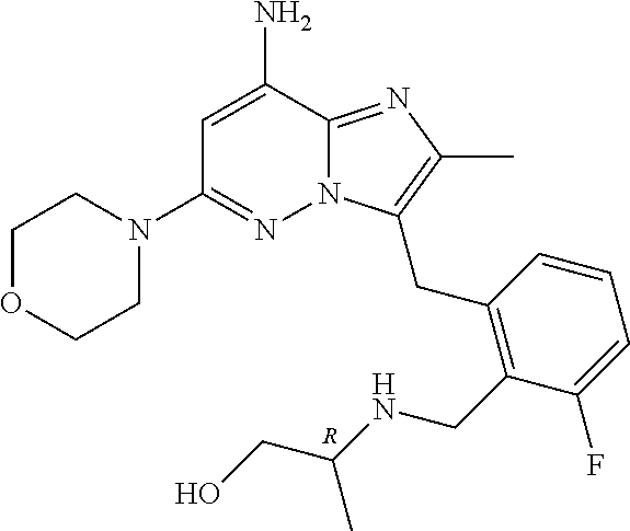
NC1=CC(N2CCOCC2)=NN2C1=NC(C)=C2CC1=C(CNC(CO)C)C(F)=CC=C1.[R]
